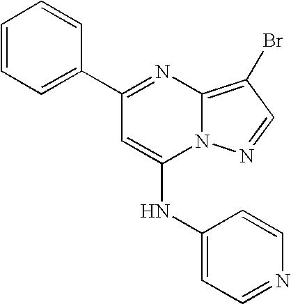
C1=CC=C(C2=NC3=C(Br)C=NN3C(NC3=CC=NC=C3)=C2)C=C1
